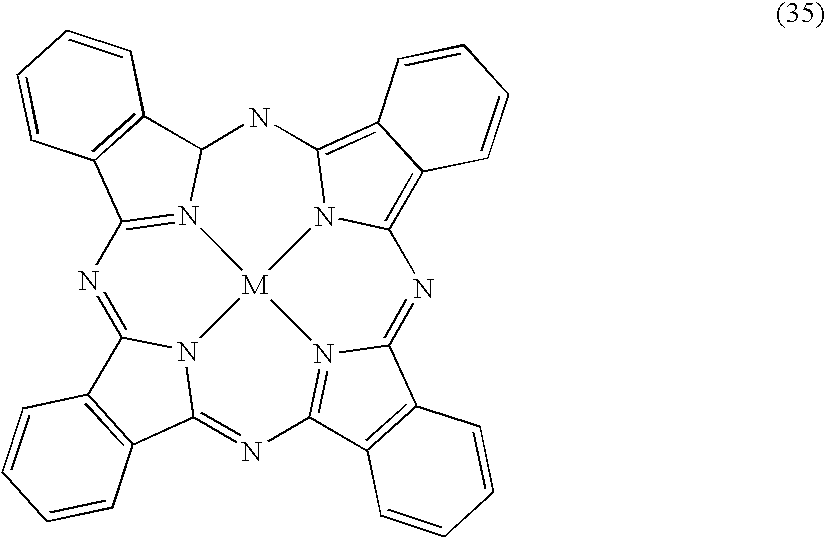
N1=C2N3C(=NC4=N5C(=NC6=C7C(=C8NC9N(=C1C1=C9C=CC=C1)[M]53N86)C=CC=C7)C1=C4C=CC=C1)C1=C2C=CC=C1
